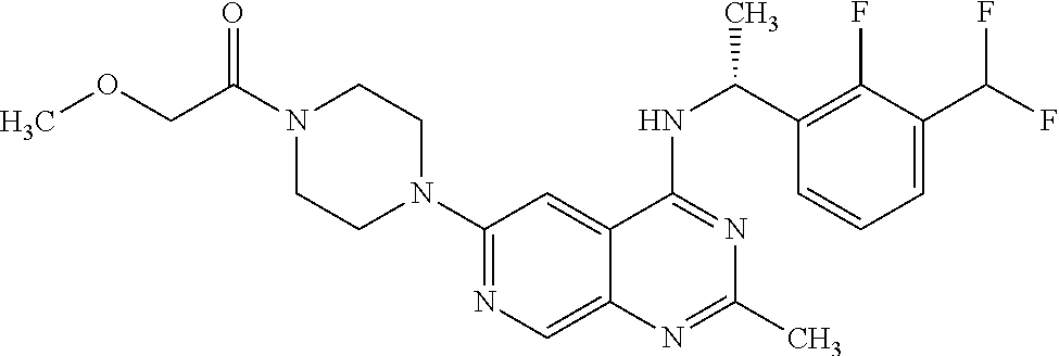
N1=C(NC(C2=C(F)C(C(F)F)=CC=C2)C)C2=CC(N3CCN(C(COC)=O)CC3)=NC=C2N=C1C
